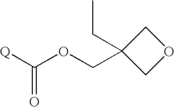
[Q]C(OCC1(CC)COC1)=O
